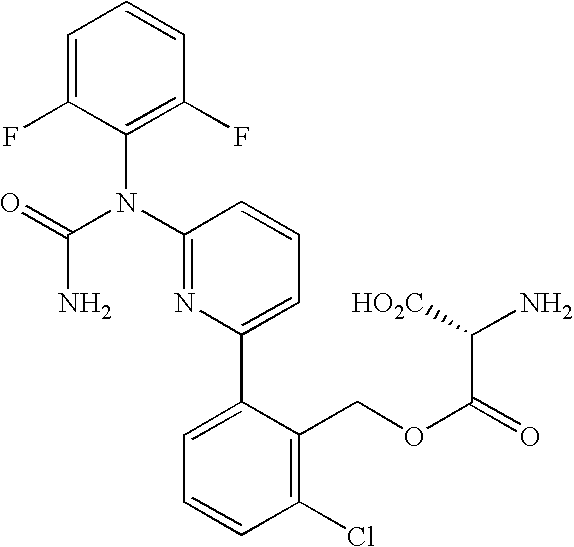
C1=C(F)C(N(C2=NC(C3=CC=CC(Cl)=C3COC(=O)C([HO2C])N)=CC=C2)C(=O)N)=C(F)C=C1
